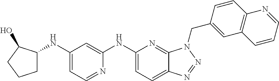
C1(NC2=CC(NC3CCCC3O)=CC=N2)=CC=C2C(=N1)N(CC1=CC3=C(C=C1)N=CC=C3)N=N2
